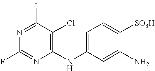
C1(F)=NC(F)=NC(NC2=CC=C([SO3H])C(N)=C2)=C1Cl
